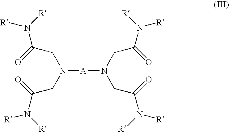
N([A]N(CC(=O)N([R])[R])CC(N([R])[R])=O)(CC(N([R])[R])=O)CC(N([R])[R])=O
